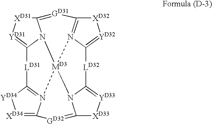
C12=[GD31]C3=N4C(=[YD32][XD32]3)[LD32]C3=[YD33][XD33]C5=[GD32]C6=[XD34][YD34]C7=N6[MD3]4(N1C(=[YD31][XD31]2)[LD31]7)N53
